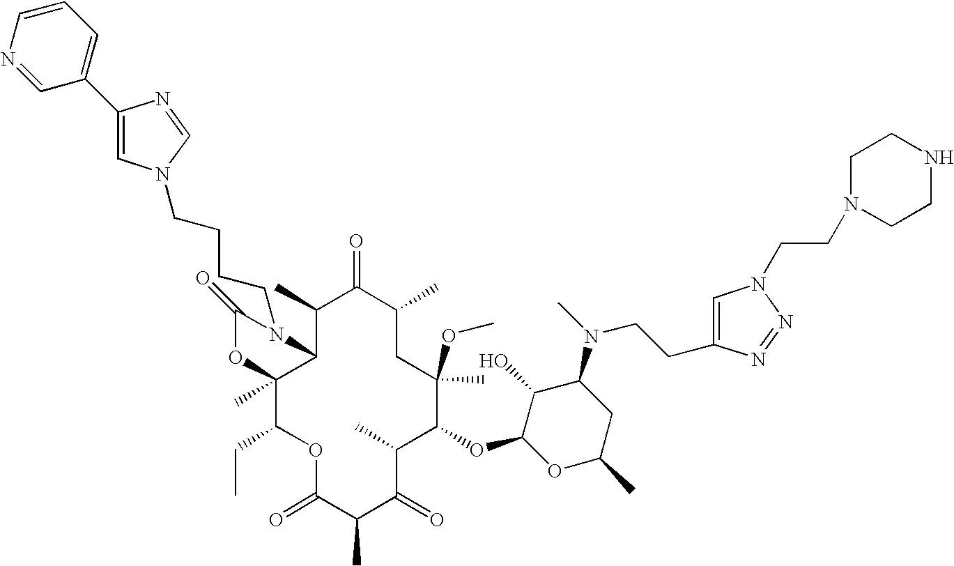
C1(C)C2C(C)(C(CC)OC(=O)C(C)C(=O)C(C)C(OC3OC(C)CC(N(C)CCC4=CN(CCN5CCNCC5)N=N4)C3O)C(C)(OC)CC(C)C1=O)OC(=O)N2CCCCN1C=C(C2=CC=CN=C2)N=C1
